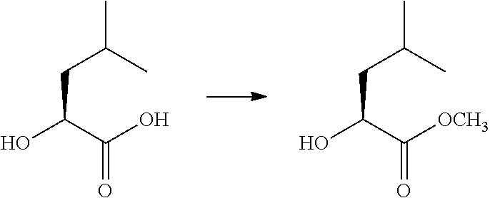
OC(C(O)=O)CC(C)C.OC(C([OCH3])=O)CC(C)C
